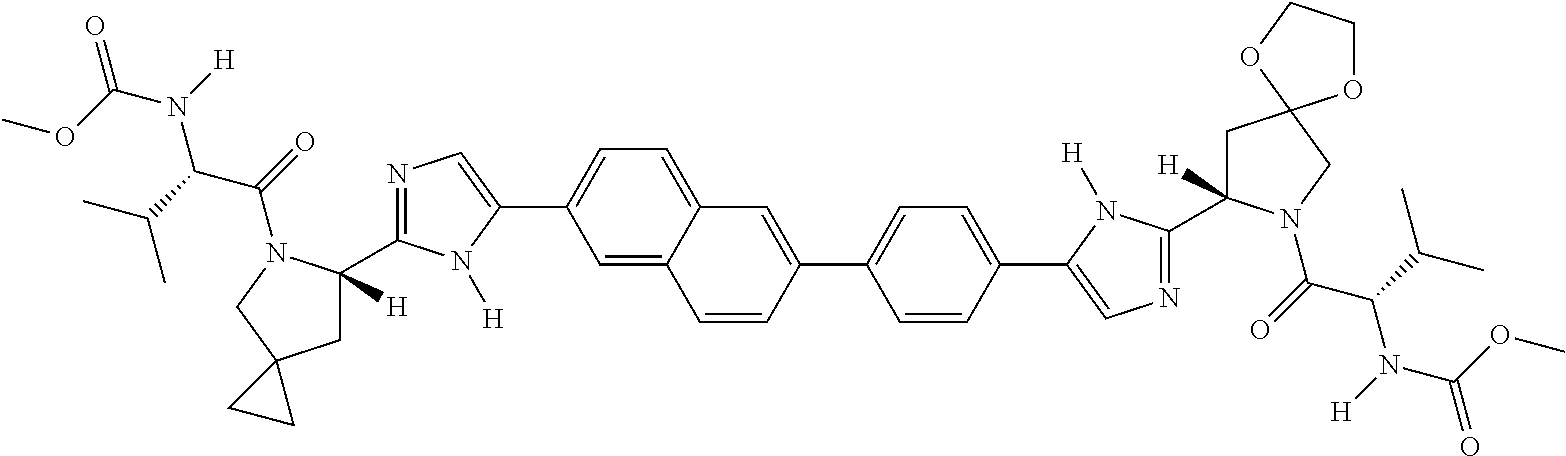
C1=C2C(=CC=C1C1=CN=C(C3([H])CC4(CN3C(=O)C(C(C)C)N([H])C(OC)=O)CC4)N1[H])C=C(C1=CC=C(C3=CN=C(C4([H])CC5(CN4C(=O)C(C(C)C)N([H])C(OC)=O)OCCO5)N3[H])C=C1)C=C2
